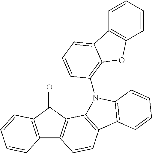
C12=C(C(=O)C3=C1C=CC1=C3N(C3=C4C(=CC=C3)C3=C(C=CC=C3)O4)C3=C1C=CC=C3)C=CC=C2
